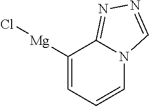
C1([Mg]Cl)=CC=CN2C1=NN=C2
